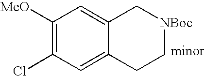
C1([MeO])=C(Cl)C=C2C(=C1)C[NBoc]CC2
